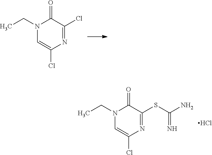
N1(CC)C=C(Cl)N=C(Cl)C1=O.N1(CC)C=C(Cl)N=C(SC(N)=N)C1=O.Cl
